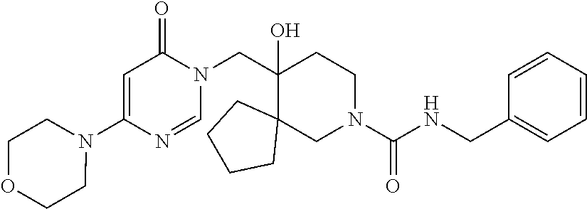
C1=C(N2CCOCC2)N=CN(CC2(O)CCN(C(NCC3=CC=CC=C3)=O)CC23CCCC3)C1=O
